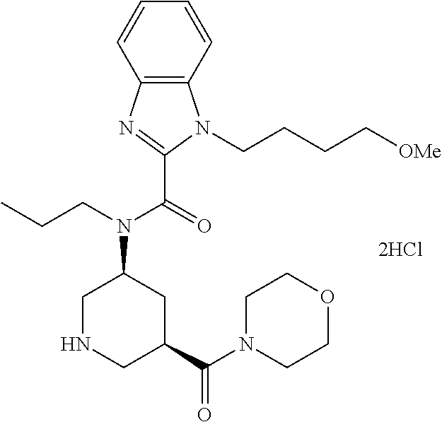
C12=C(C=CC=C1)N(CCCC[OMe])C(C(=O)N(CCC)C1CC(C(N3CCOCC3)=O)CNC1)=N2
